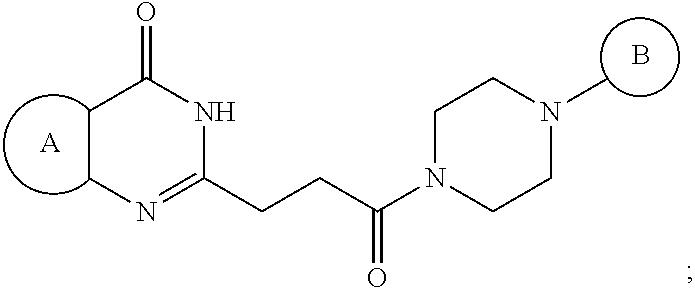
C1CN=C(CCC(N2CCN(C)CC2)=O)NC1=O.[A].B
